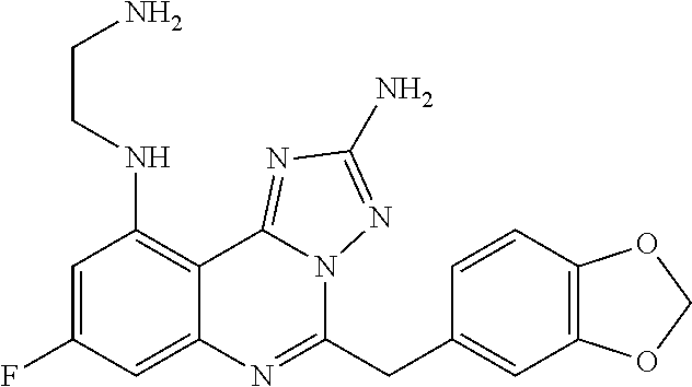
C1=C(F)C=C2C(=C1NCCN)C1=NC(N)=NN1C(CC1=CC3=C(C=C1)OCO3)=N2
